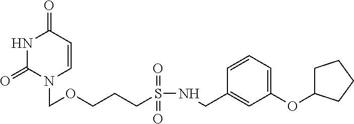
N1C(=O)N(COCCCS(NCC2=CC(OC3CCCC3)=CC=C2)(=O)=O)C=CC1=O
